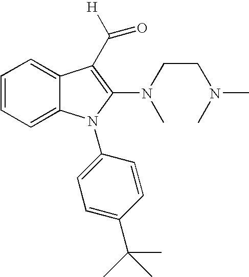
C1=CC=C2C(=C1)C(C([H])=O)=C(N(C)CCN(C)C)N2C1=CC=C(C(C)(C)C)C=C1
